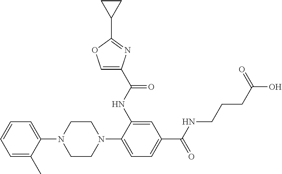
C1=CC=C(C)C(N2CCN(C3=CC=C(C(NCCCC(O)=O)=O)C=C3NC(C3=COC(C4CC4)=N3)=O)CC2)=C1
